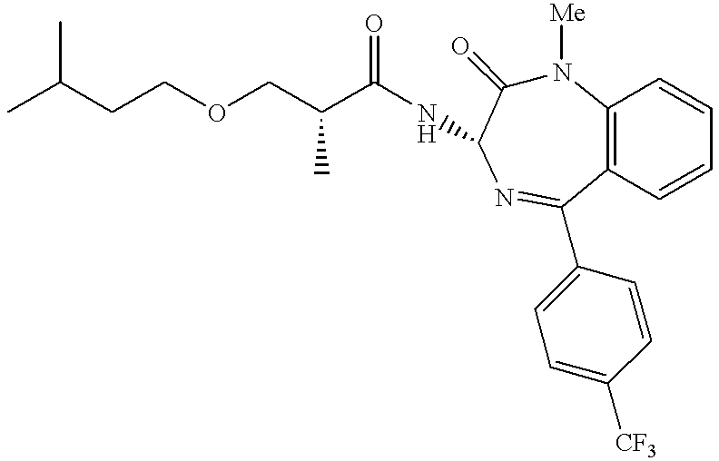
CC(CCOCC(C(NC1C(=O)N([Me])C2=C(C(C3=CC=C([CF3])C=C3)=N1)C=CC=C2)=O)C)C
